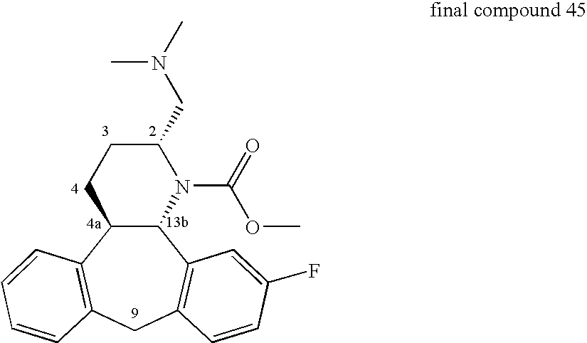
C12C(C3=C(CC4=C1C=CC=C4)C=CC(F)=C3)N(C(=O)OC)C(CN(C)C)CC2
